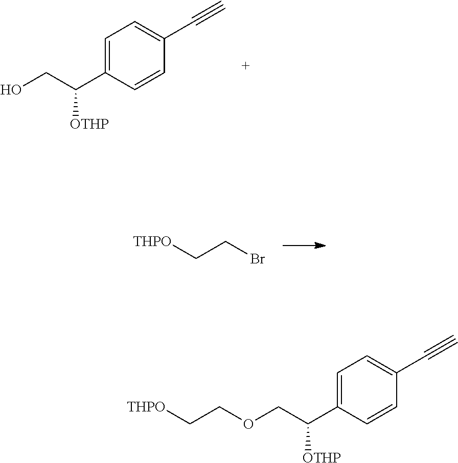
C1=C(C(CO)[OTHP])C=CC(C#C)=C1.[THPO]CCBr.C1=C(C(COCC[THPO])[OTHP])C=CC(C#C)=C1
